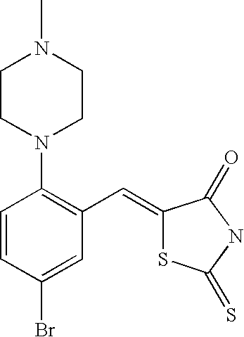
C1=CC(Br)=CC(C=C2SC(=S)NC2=O)=C1N1CCN(C)CC1
